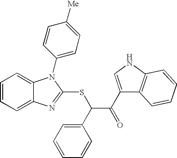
C1=CC=C2C(=C1)N(C1=CC=C([Me])C=C1)C(SC(C(=O)C1=CNC3=C1C=CC=C3)C1=CC=CC=C1)=N2
